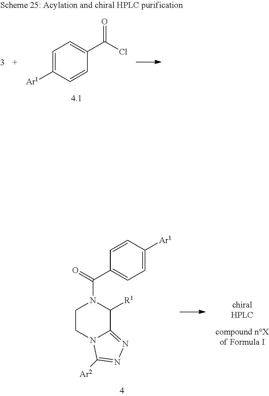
C1CN2C(=NN=C2[Ar2])C([R1])N1C(=O)C1=CC=C([Ar1])C=C1.C1=C([Ar1])C=CC(C(Cl)=O)=C1
